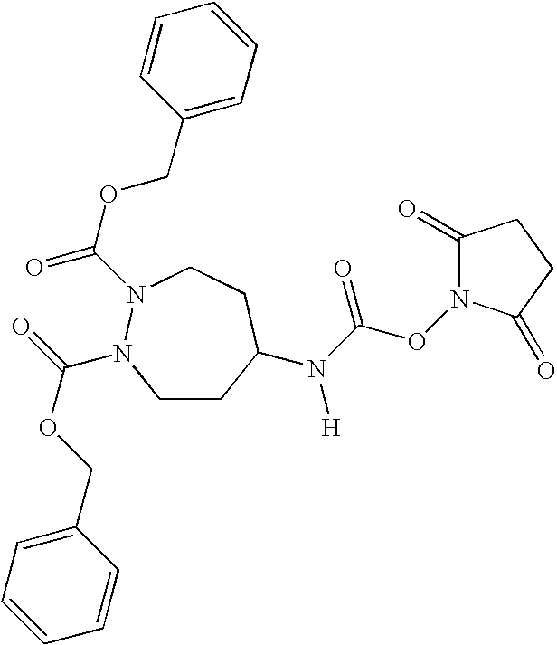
C1CC(N(C(ON2C(=O)CCC2=O)=O)[H])CCN(C(OCC2=CC=CC=C2)=O)N1C(=O)OCC1=CC=CC=C1
